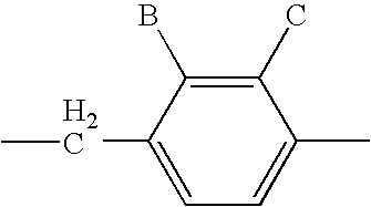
C1(C)=C(B)C(CC)=CC=C1C
